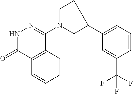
C1=C(C2CCN(C3=NNC(=O)C4=C3C=CC=C4)C2)C=C(C(F)(F)F)C=C1
